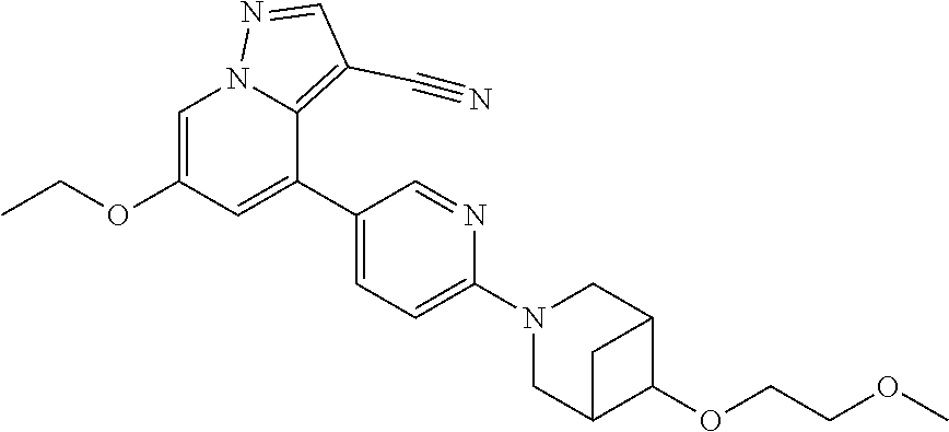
C1=C(OCC)C=C(C2=CC=C(N3CC4C(OCCOC)C(C3)C4)N=C2)C2=C(C#N)C=NN12
